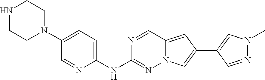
N1CCN(C2=CC=C(NC3=NN4C(=CC(C5=CN(C)N=C5)=C4)C=N3)N=C2)CC1
